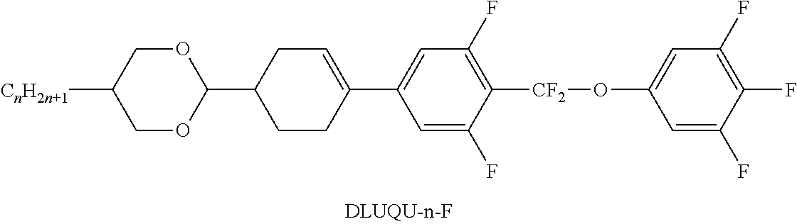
C1(C2OCC([CnH2n+1])CO2)CCC(C2=CC(F)=C([CF2]OC3=CC(F)=C(F)C(F)=C3)C(F)=C2)=CC1
